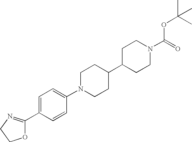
C1=C(C2=NCCO2)C=CC(N2CCC(C3CCN(C(=O)OC(C)(C)C)CC3)CC2)=C1
